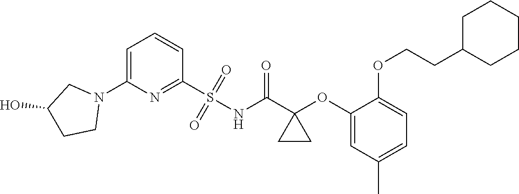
C1=C(N2CC(O)CC2)N=C(S(NC(C2(OC3=CC(C)=CC=C3OCCC3CCCCC3)CC2)=O)(=O)=O)C=C1
